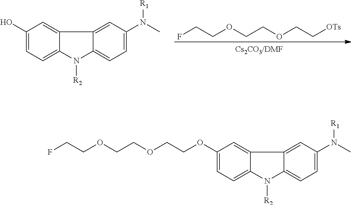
FCCOCCOCC[OTs].C1(O)=CC=C2C(=C1)C1=CC(N([R1])C)=CC=C1N2[R2].C1(OCCOCCOCCF)=CC=C2C(=C1)C1=CC(N([R1])C)=CC=C1N2[R2]
